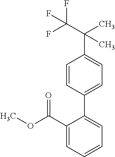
O(C(C1=CC=CC=C1C1=CC=C(C(C(F)(F)F)(C)C)C=C1)=O)C
